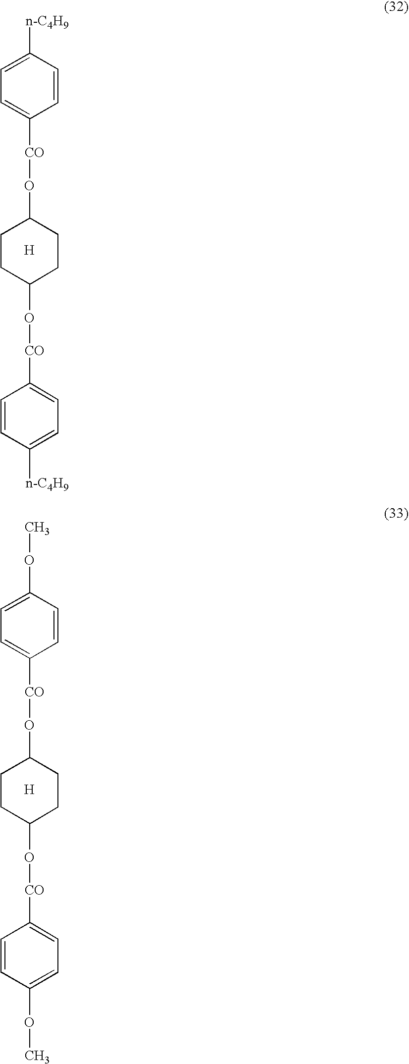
C1=CC([n-C4H9])=CC=C1[CO]OC1CCC(O[CO]C2=CC=C([n-C4H9])C=C2)CC1.[H].C1=CC(OC)=CC=C1[CO]OC1CCC(O[CO]C2=CC=C(OC)C=C2)CC1.[H]
